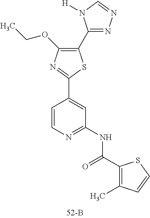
C1(C2=NN=CN2[H])=C(OCC)N=C(C2=CC(NC(C3=C(C)C=CS3)=O)=NC=C2)S1
